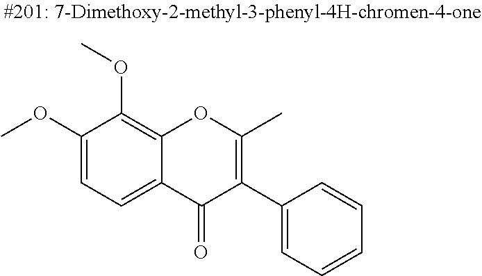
C1(OC)=CC=C2C(=C1OC)OC(C)=C(C1=CC=CC=C1)C2=O
